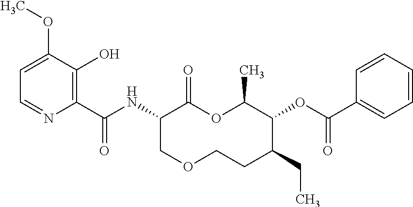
C1(C(NC2C(=O)OC(C)C(OC(C3=CC=CC=C3)=O)C(CC)CCOC2)=O)=C(O)C(OC)=CC=N1
